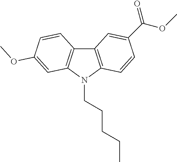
C12=C(N(CCCCC)C3=C1C=CC(OC)=C3)C=CC(C(OC)=O)=C2
